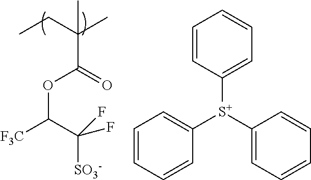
O(C(C(F)([SO3-])F)[F3C])C(=O)C(CC)(C)C.C1=CC([S+](C2=CC=CC=C2)C2=CC=CC=C2)=CC=C1
